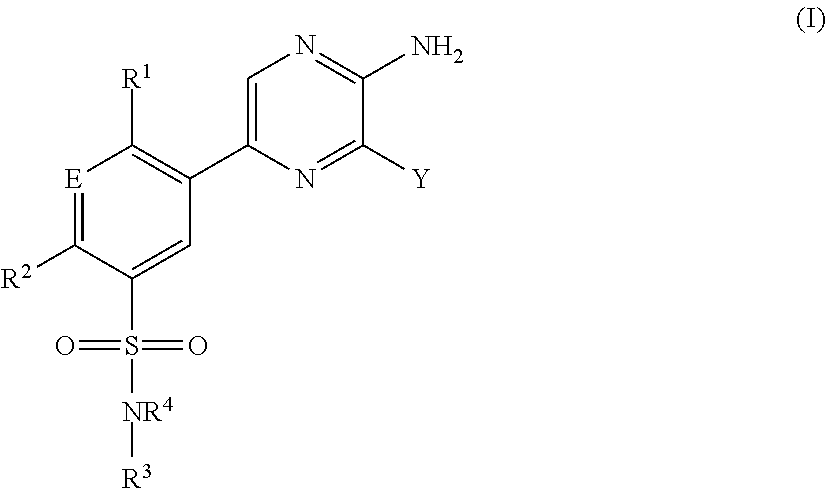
C1(C2=C([R1])[E]=C([R2])C(S(=O)(=O)[NR4][R3])=C2)=CN=C(N)C([Y])=N1
